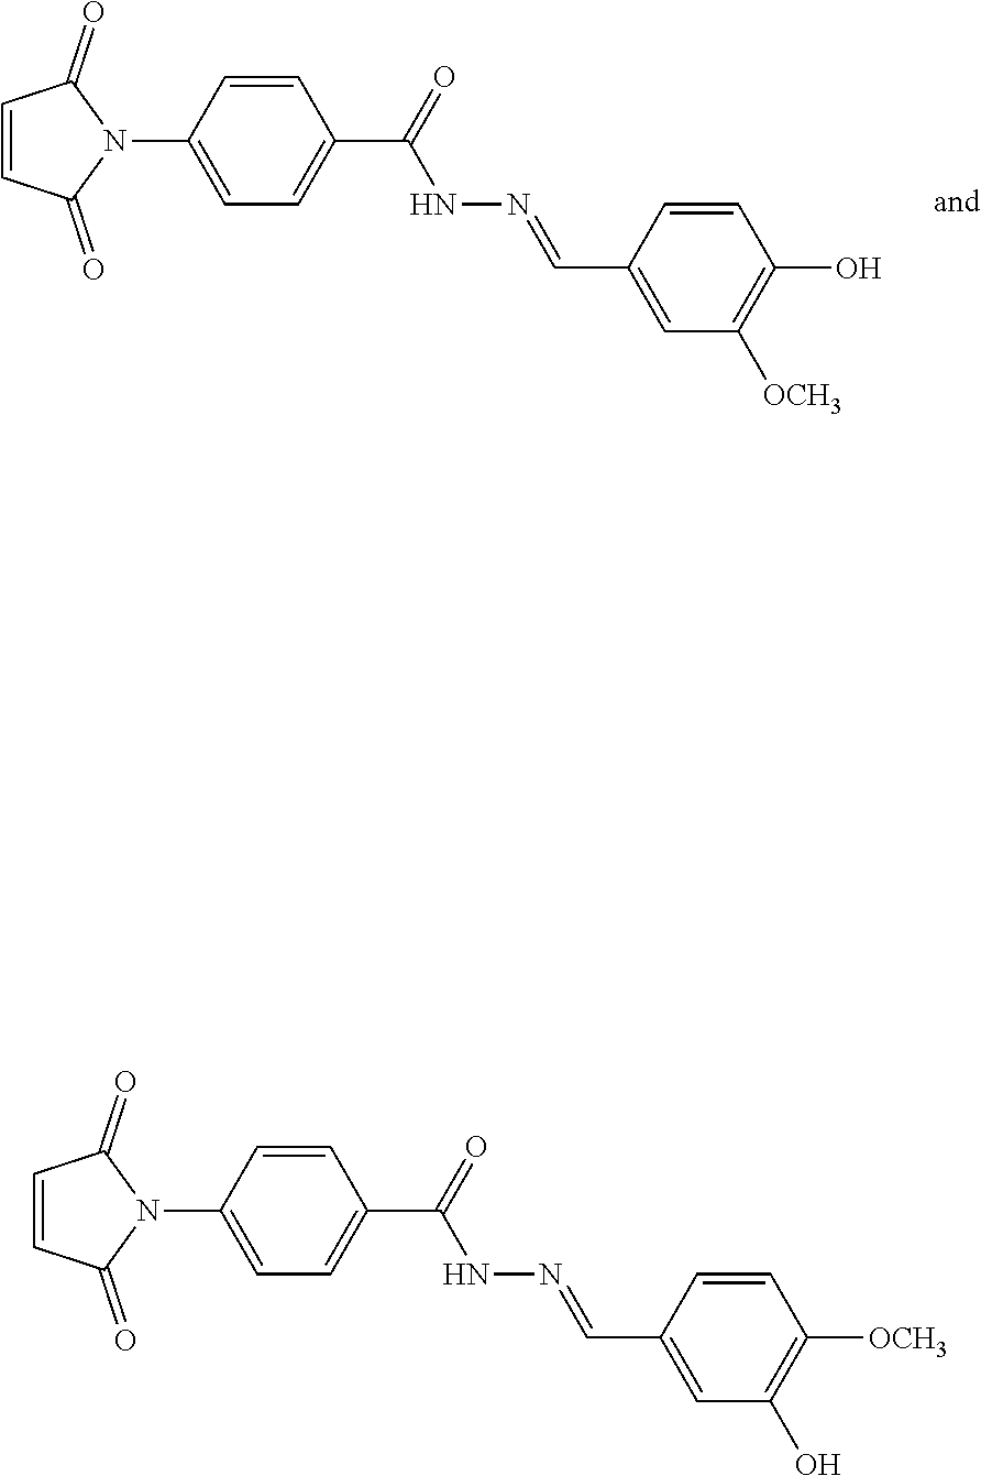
C1=CC(=O)N(C2=CC=C(C(=O)NN=CC3=CC([OCH3])=C(O)C=C3)C=C2)C1=O.C1=CC(=O)N(C2=CC=C(C(=O)NN=CC3=CC(O)=C([OCH3])C=C3)C=C2)C1=O
